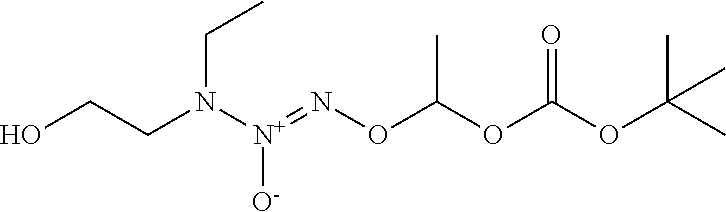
O(C(OC(OC(C)(C)C)=O)C)N=[N+](N(CCO)CC)[O-]
